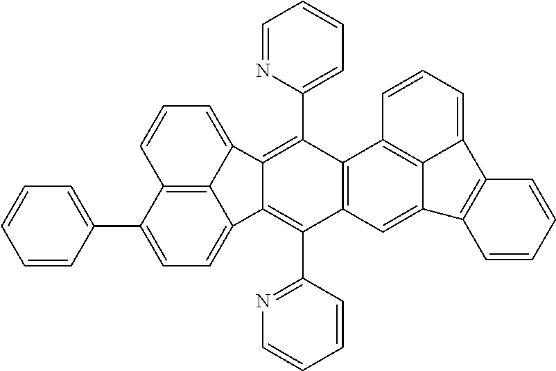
C12=C3C(C4=CC=CC=C4)=CC=C1C1=C(C4=NC=CC=C4)C4=C(C(C5=CC=CC=N5)=C1C2=CC=C3)C1=C2C(=C4)C3=C(C2=CC=C1)C=CC=C3
